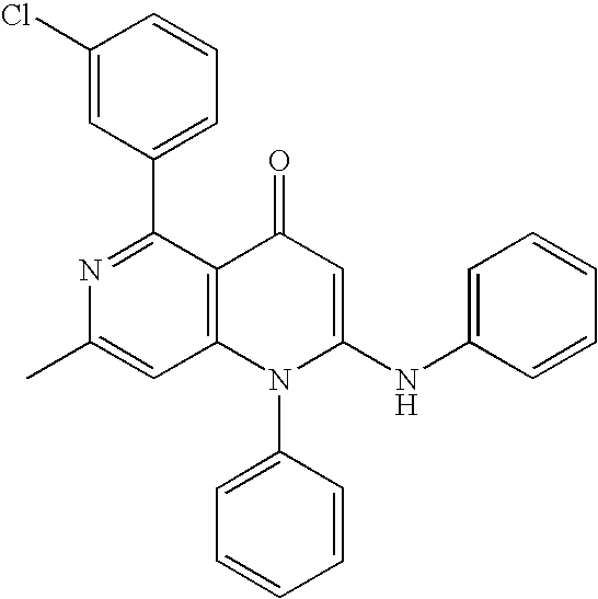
C1=C(C)N=C(C2=CC=CC(Cl)=C2)C2=C1N(C1=CC=CC=C1)C(NC1=CC=CC=C1)=CC2=O
